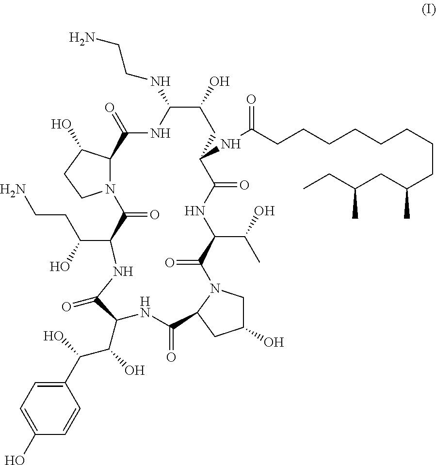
C1(O)=CC=C(C(C(C2C(=O)NC(C(CCN)O)C(=O)N3C(C(=O)NC(NCCN)C(O)CC(NC(CCCCCCCCC(CC(CC)C)C)=O)C(=O)NC(C(O)C)C(=O)N4CC(O)CC4C(=O)N2)C(O)CC3)O)O)C=C1
